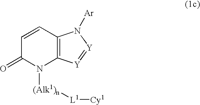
C1=CC2=C(N([(Alk1)n][L1][Cy1])C1=O)[Y]=[Y]N2[Ar]
